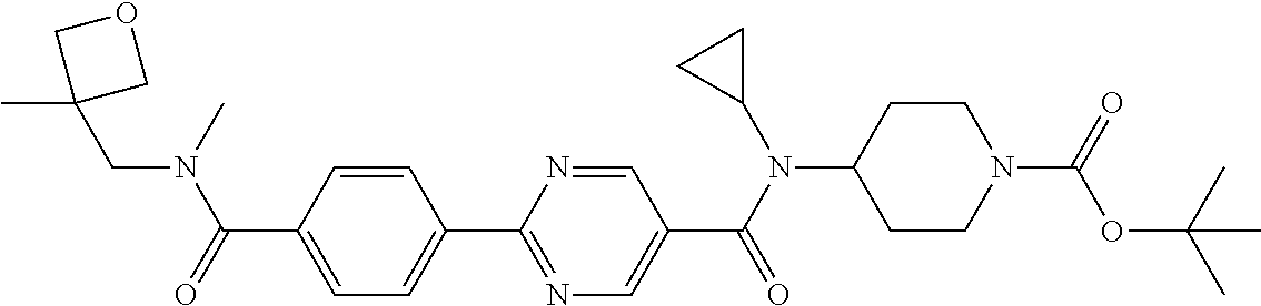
C1(C(=O)N(CC2(C)COC2)C)=CC=C(C2=NC=C(C(N(C3CC3)C3CCN(C(=O)OC(C)(C)C)CC3)=O)C=N2)C=C1
